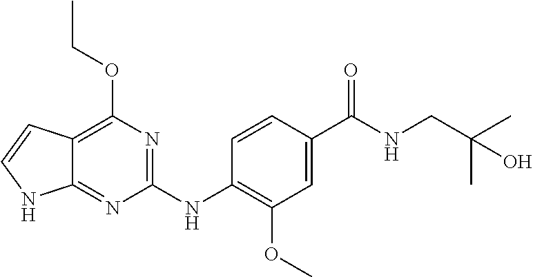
C1(NC2=C(OC)C=C(C(NCC(C)(C)O)=O)C=C2)=NC(OCC)=C2C(=N1)NC=C2
